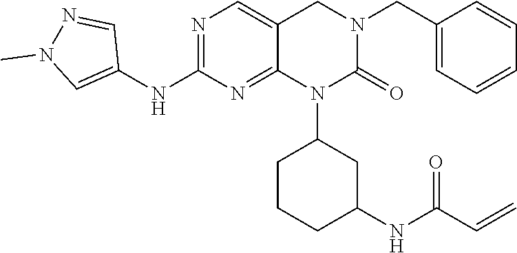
C1=C(CN2CC3=CN=C(NC4=CN(C)N=C4)N=C3N(C3CCCC(NC(C=C)=O)C3)C2=O)C=CC=C1
